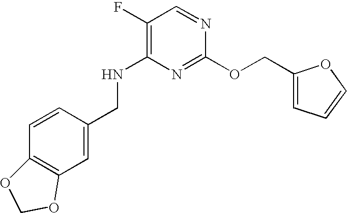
C1=C(CNC2=C(F)C=NC(OCC3=CC=CO3)=N2)C=CC2=C1OCO2
